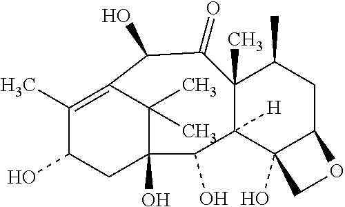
C1(C)=C2C(C)(C)C(O)(CC1O)C(O)C1([H])C(C)(C(C)CC3C1(O)CO3)C(=O)C2O
